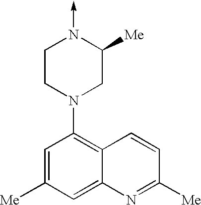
C1=C([Me])C=C2C(=C1N1CC([Me])N(->C)CC1)C=CC([Me])=N2
